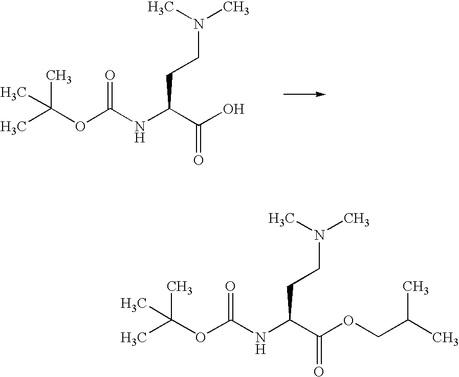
CC(OC(NC(C(O)=O)CCN(C)C)=O)(C)C.CC(OC(NC(C(OCC(C)C)=O)CCN(C)C)=O)(C)C
